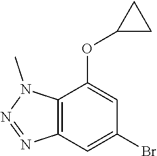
C1(OC2CC2)=CC(Br)=CC2=C1N(C)N=N2
